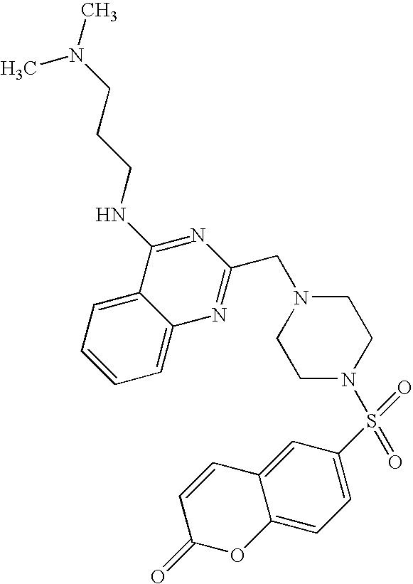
C1=C2C(=CC=C1)C(NCCCN(C)C)=NC(CN1CCN(S(=O)(C3=CC=C4C(=C3)C=CC(=O)O4)=O)CC1)=N2
